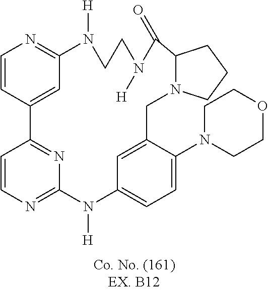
C1=CC2=NC(=N1)N([H])C1=CC=C(N3CCOCC3)C(=C1)CN1C(CCC1)C(=O)N([H])CCN([H])C1=NC=CC2=C1
